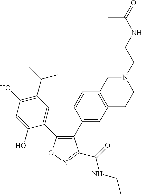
C1(C2=C(C3=CC(C(C)C)=C(O)C=C3O)ON=C2C(=O)NCC)=CC2=C(C=C1)CN(CCNC(C)=O)CC2
